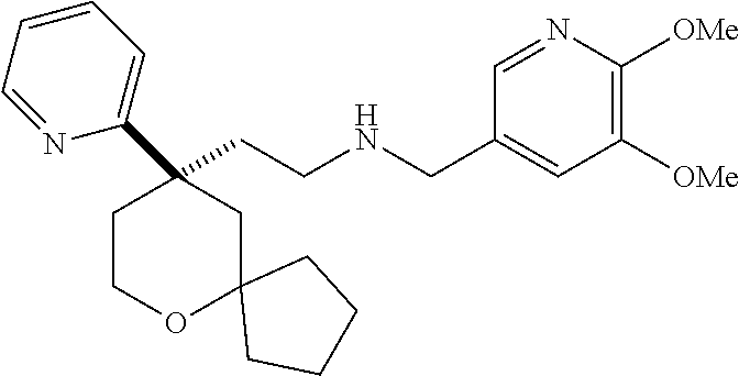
C(CNCC1=CC([OMe])=C([OMe])N=C1)C1(C2=CC=CC=N2)CCOC2(C1)CCCC2
